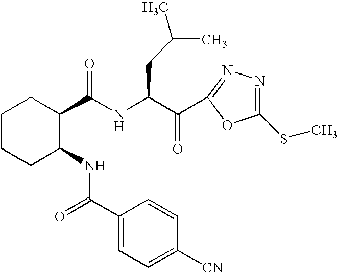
C1CCC(NC(=O)C2=CC=C([CN])C=C2)C(C(NC(C(=O)C2=NN=C(SC)O2)CC(C)C)=O)C1
